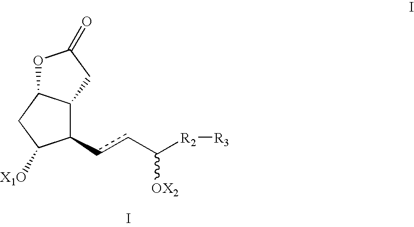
C1(ccC([R2][R3])[OX2])C2C(CC1[X1O])OC(=O)C2.I
